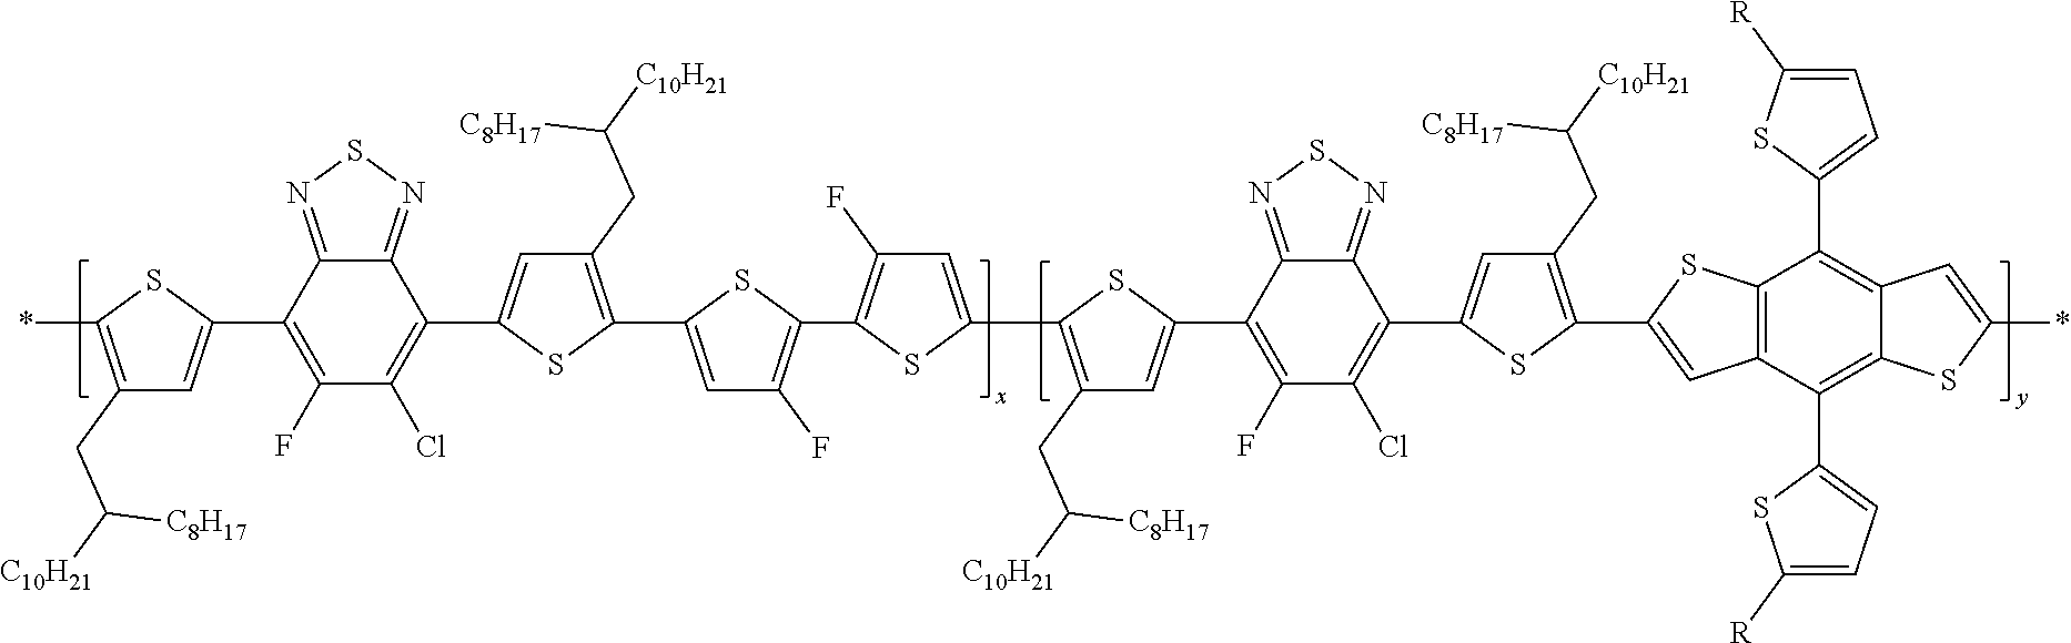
C1(CC([C10H21])[C8H17])=C(*)SC(C2=C(F)C(Cl)=C(C3=CC(CC([C10H21])[C8H17])=C(C4=CC(F)=C(C5=C(F)C=C(C6=C(CC([C10H21])[C8H17])C=C(C7=C(F)C(Cl)=C(C8=CC(CC([C10H21])[C8H17])=C(C9=CC%10=C(S9)C(C9=CC=C([R])S9)=C9C(=C%10C%10=CC=C([R])S%10)SC(*)=C9)S8)C8=NSN=C78)S6)S5)S4)S3)C3=NSN=C23)=C1
